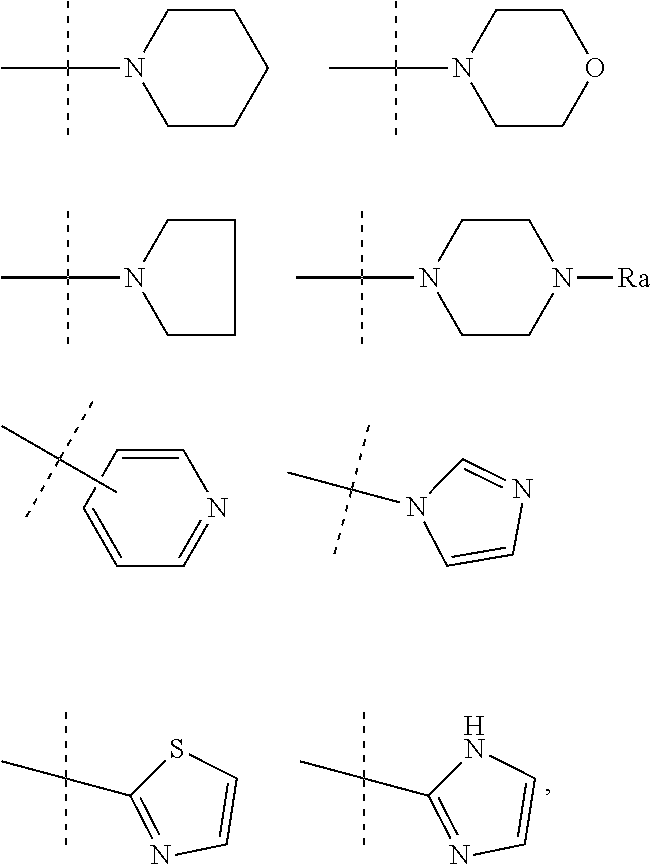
C1CCCCN1C(C)(C)C.C1COCCN1C(C)(C)C.N1(C(C)(C)C)CCCC1.C1CN([Ra])CCN1C(C)(C)C.C1=CC=NC=C1.CC(C)(C)C.C1=CN(C(C)(C)C)C=N1.C1=CSC(C(C)(C)C)=N1.C1=CNC(C(C)(C)C)=N1
